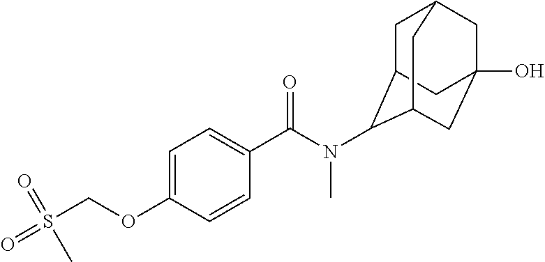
C1C2C(N(C(C3=CC=C(OCS(=O)(C)=O)C=C3)=O)C)C3CC(O)(CC1C3)C2
